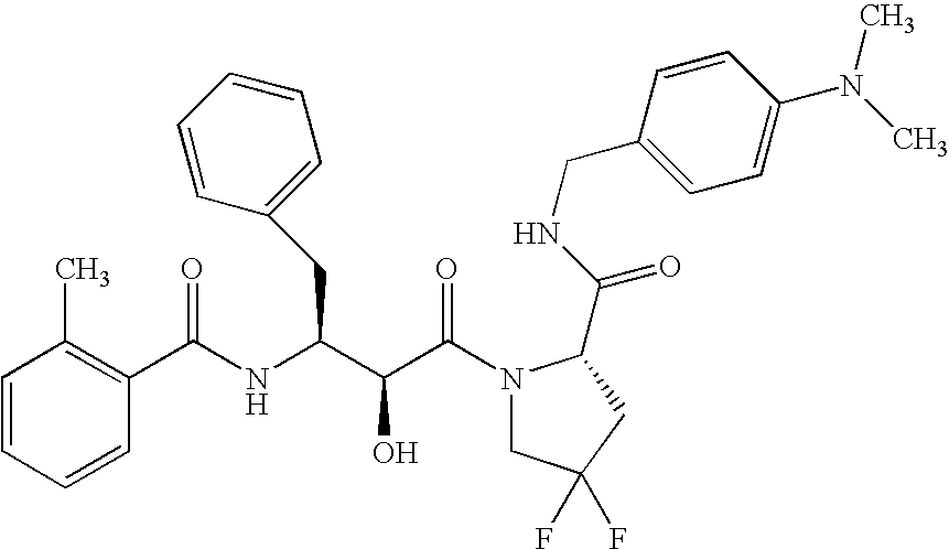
C1=CC(C)=C(C(NC(C(C(N2CC(F)(F)CC2C(NCC2=CC=C(N(C)C)C=C2)=O)=O)O)CC2=CC=CC=C2)=O)C=C1
